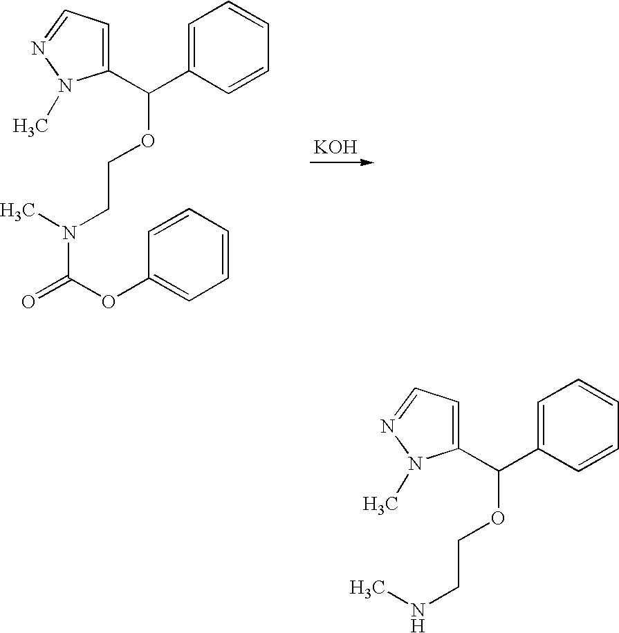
[KOH].C1(C(C2=CC=CC=C2)OCCN(C)C(=O)OC2=CC=CC=C2)=CC=NN1C.C1(C(C2=CC=CC=C2)OCC[NH]C)=CC=NN1C
